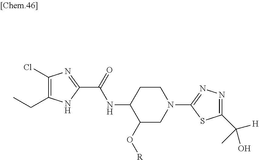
N(C1C(O[R])CN(C2=NN=C(C([H])(C)O)S2)CC1)C(=O)C1=NC(Cl)=C(CC)N1
